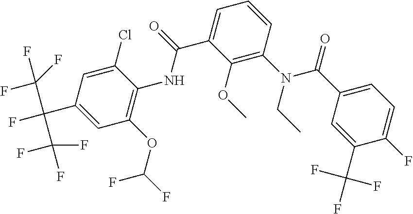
C1(C(F)(F)F)=CC(C(=O)N(C2=C(OC)C(C(=O)NC3=C(OC(F)F)C=C(C(C(F)(F)F)(C(F)(F)F)F)C=C3Cl)=CC=C2)CC)=CC=C1F
